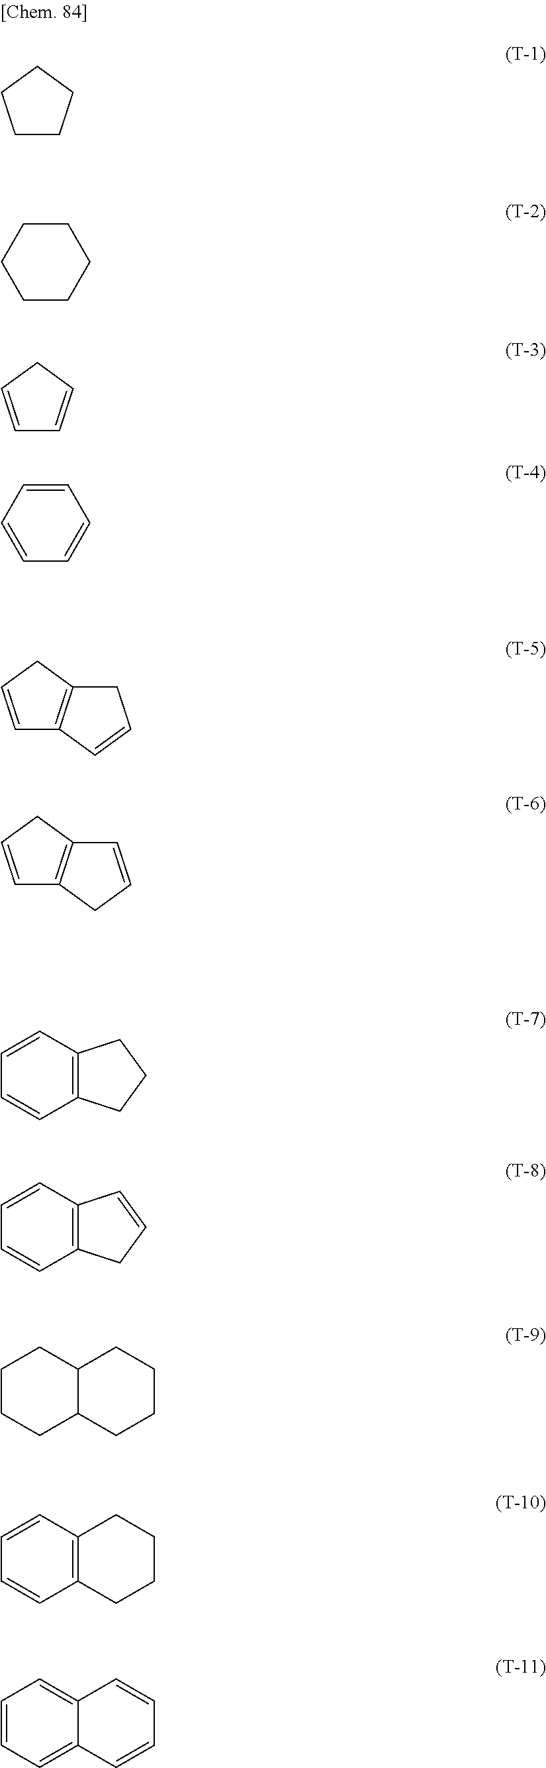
C1CCCC1.C1CCCCC1.C1=CCC2=C1C=CC2.C1=CC=CC=C1.C1=CCC2=C1CC=C2.C1=CCC=C1.C1=CC2=C(C=C1)CCC2.C1=CC2=C(C=C1)CC=C2.C1=CC2=C(C=C1)CCCC2.C1=CC=C2C(=C1)C=CC=C2.C1CCC2C(C1)CCCC2
